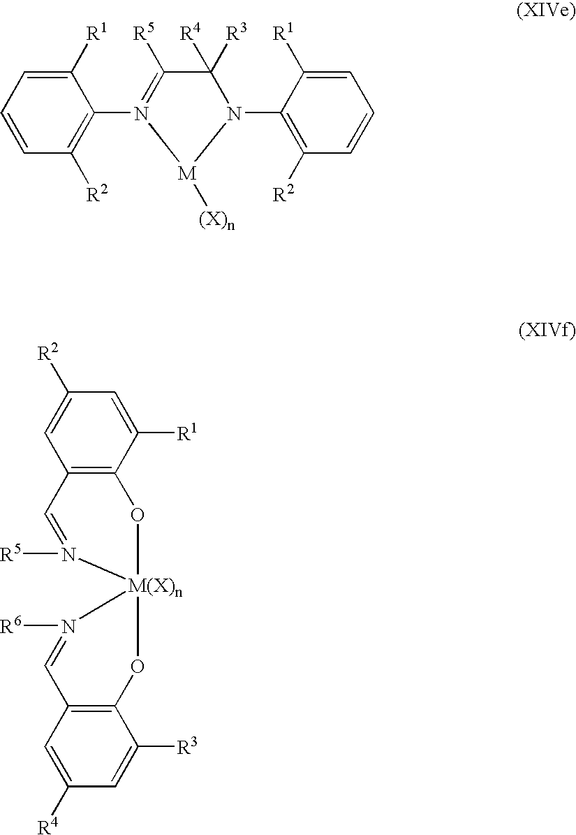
C1([R1])=CC=CC([R2])=C1N1=C([R5])C([R4])([R3])N(C2=C([R2])C=CC=C2[R1])[M]1[(X)n].C12=C(C([R1])=CC([R2])=C1)O[M(X)n]1(N([R5])=C2)OC2=C(C=C([R4])C=C2[R3])C=N1[R6]
